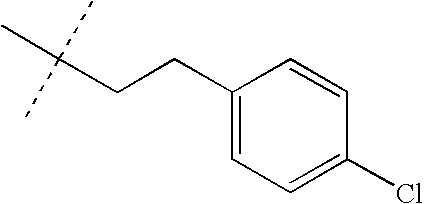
C(CCC1=CC=C(Cl)C=C1)(C)(C)C
